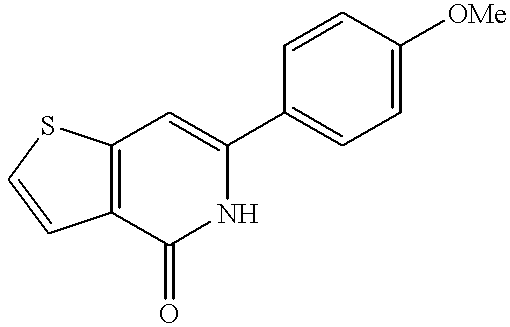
C12=C(C(=O)NC(C3=CC=C([OMe])C=C3)=C1)C=CS2
